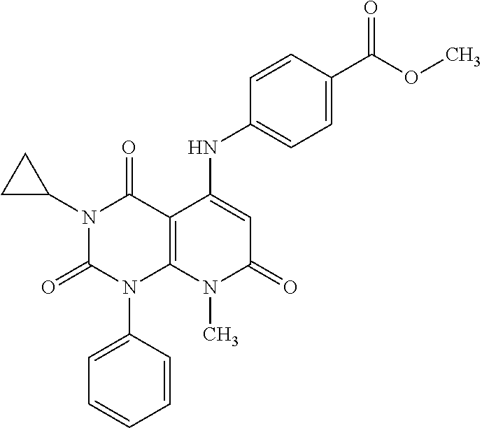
C1=CC(N2C3=C(C(=O)N(C4CC4)C2=O)C(NC2=CC=C(C(OC)=O)C=C2)=CC(=O)N3C)=CC=C1
